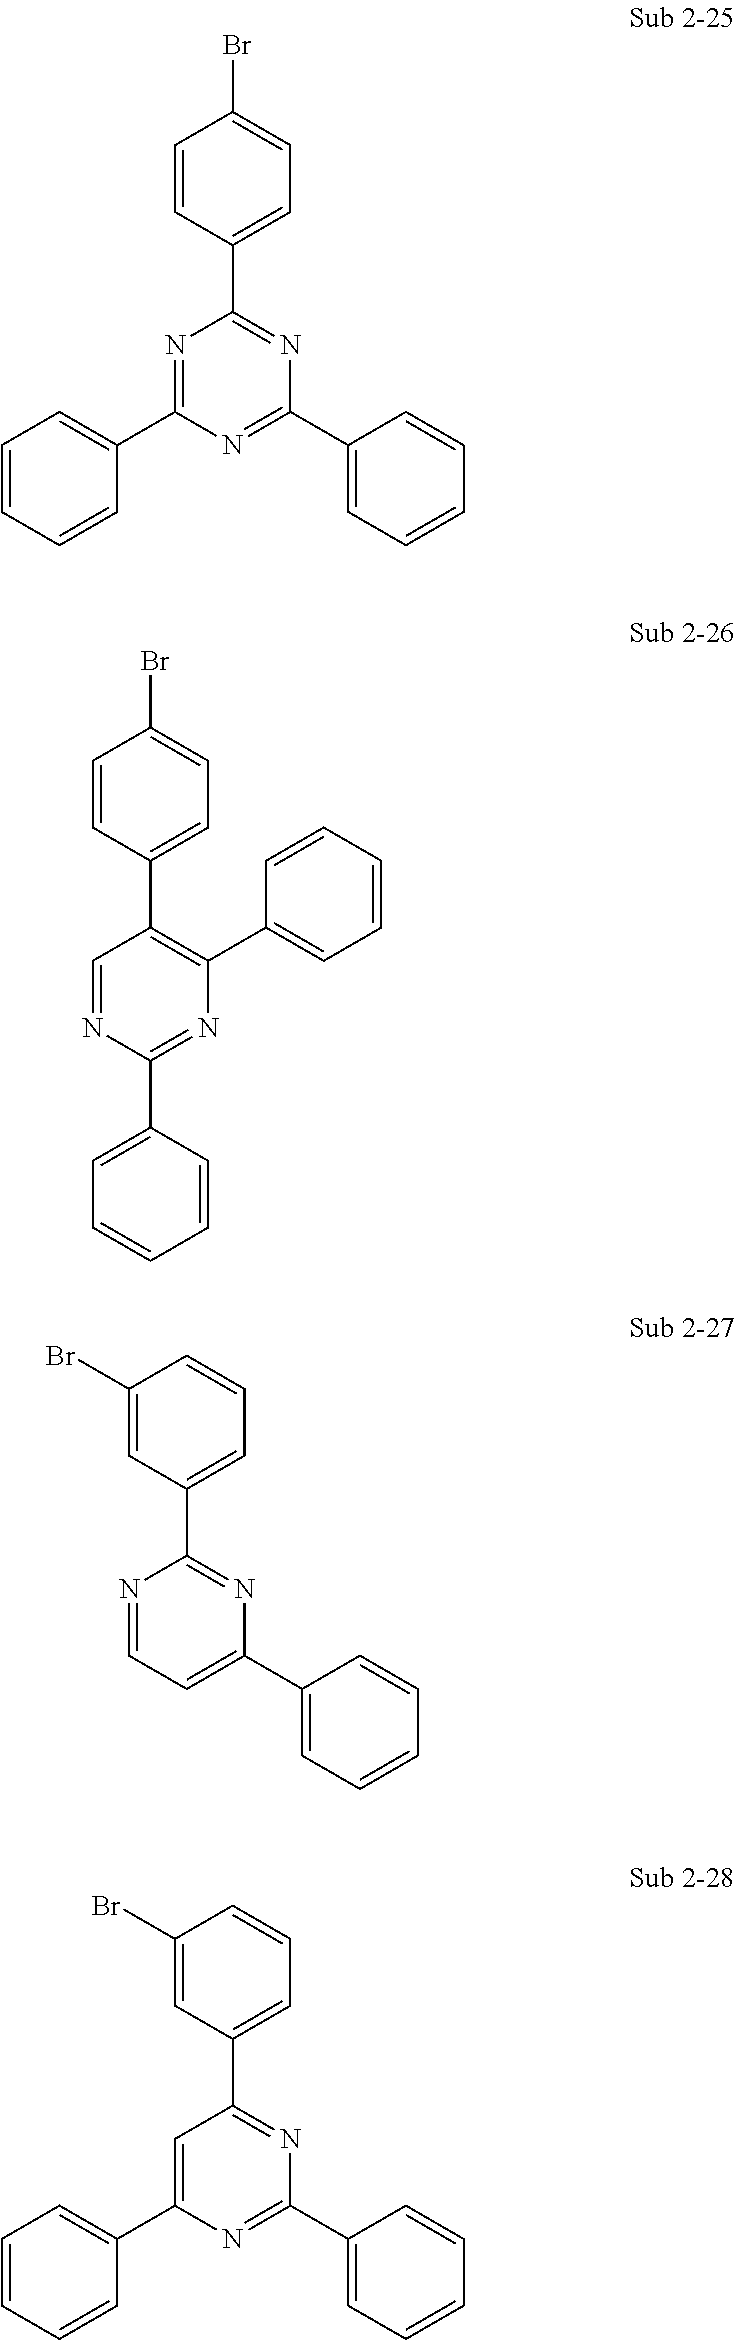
C1=CC(C2=NC(C3=CC=CC=C3)=NC(C3=CC=CC=C3)=N2)=CC=C1Br.C1=CC(C2=C(C3=CC=CC=C3)N=C(C3=CC=CC=C3)N=C2)=CC=C1Br.C1(Br)=CC(C2=NC(C3=CC=CC=C3)=CC=N2)=CC=C1.C1(Br)=CC(C2=NC(C3=CC=CC=C3)=NC(C3=CC=CC=C3)=C2)=CC=C1
